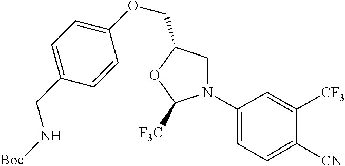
C1(N2CC(COC3=CC=C(CN[Boc])C=C3)OC2[F3C])=CC=C([CN])C([CF3])=C1
